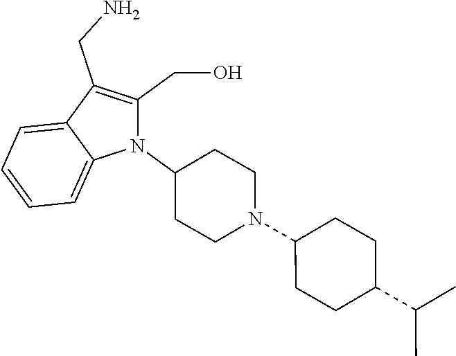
N1(C2CCN(C3CCC(C(C)C)CC3)CC2)C(CO)=C(CN)C2=CC=CC=C12
